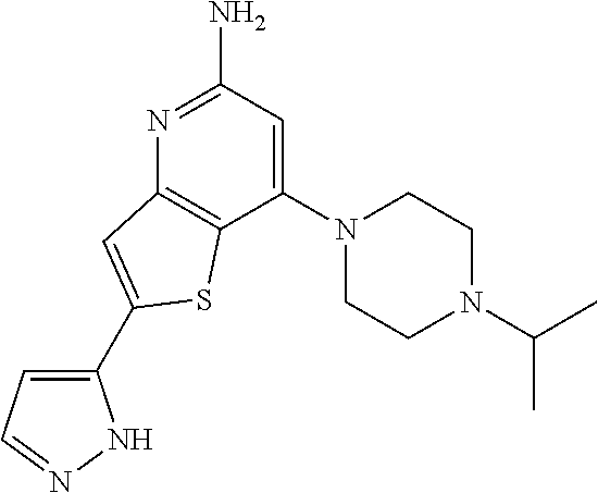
C1(N2CCN(C(C)C)CC2)=CC(N)=NC2=C1SC(C1=CC=NN1)=C2
